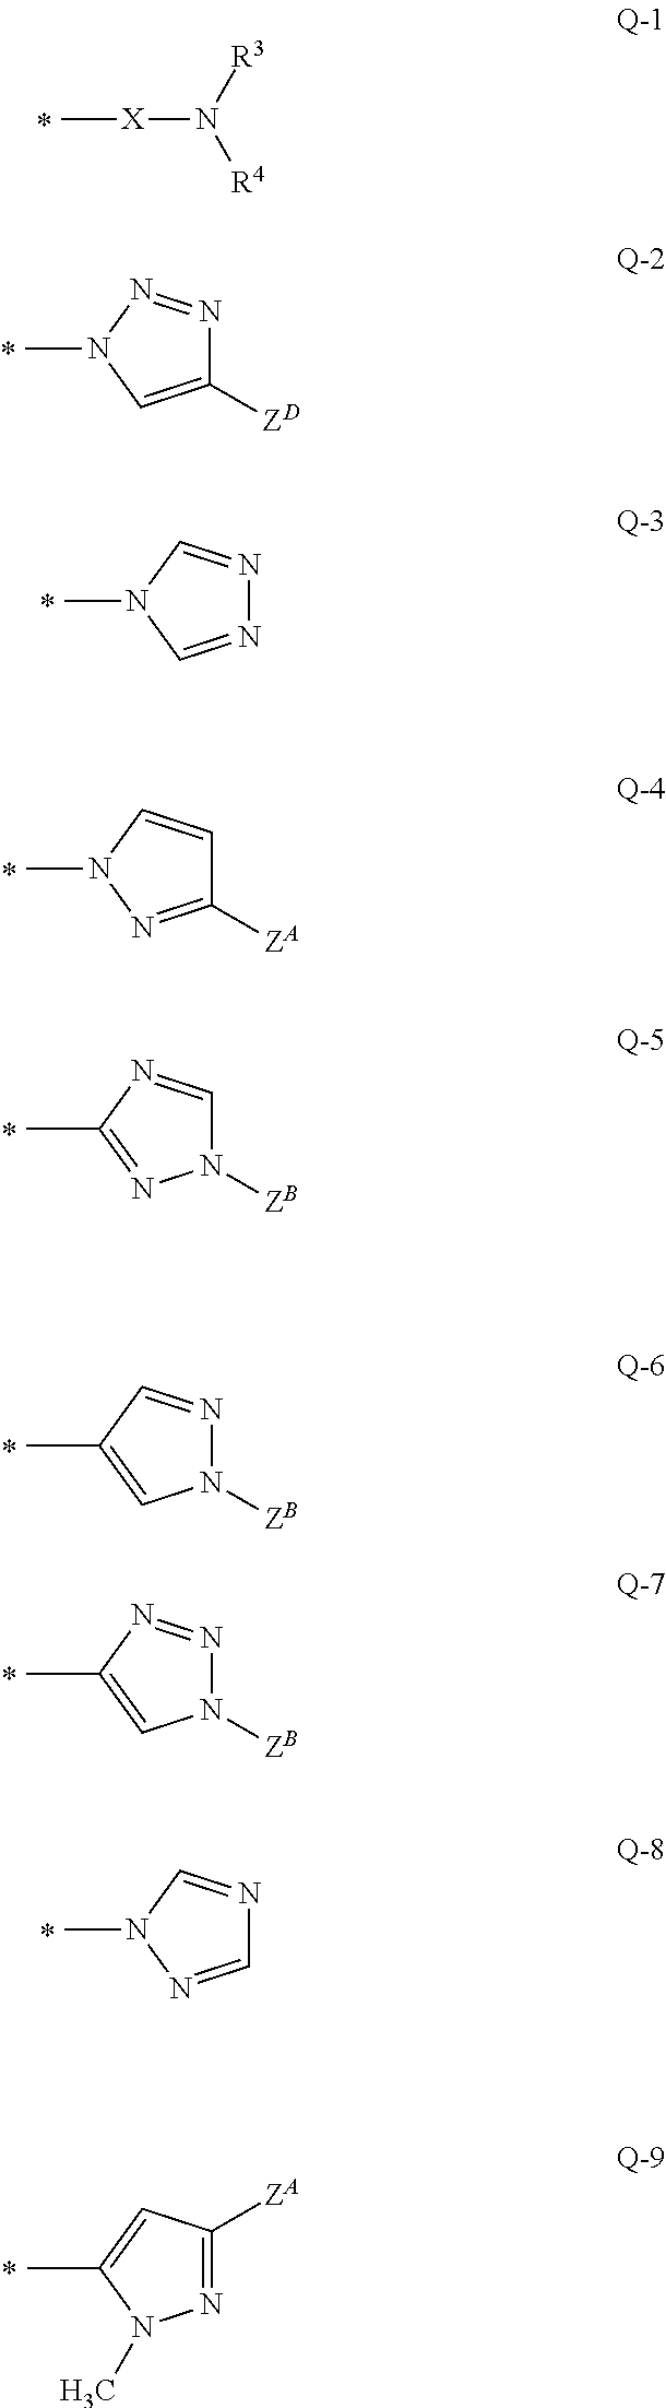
C[X]N([R4])[R3].CN1C=C([ZD])N=N1.CN1C=NN=C1.CN1N=C([ZA])C=C1.CC1=NN([ZB])C=N1.CC1=CN([ZB])N=C1.CC1=CN([ZB])N=N1.CN1N=CN=C1.CC1=CC([ZA])=NN1C
